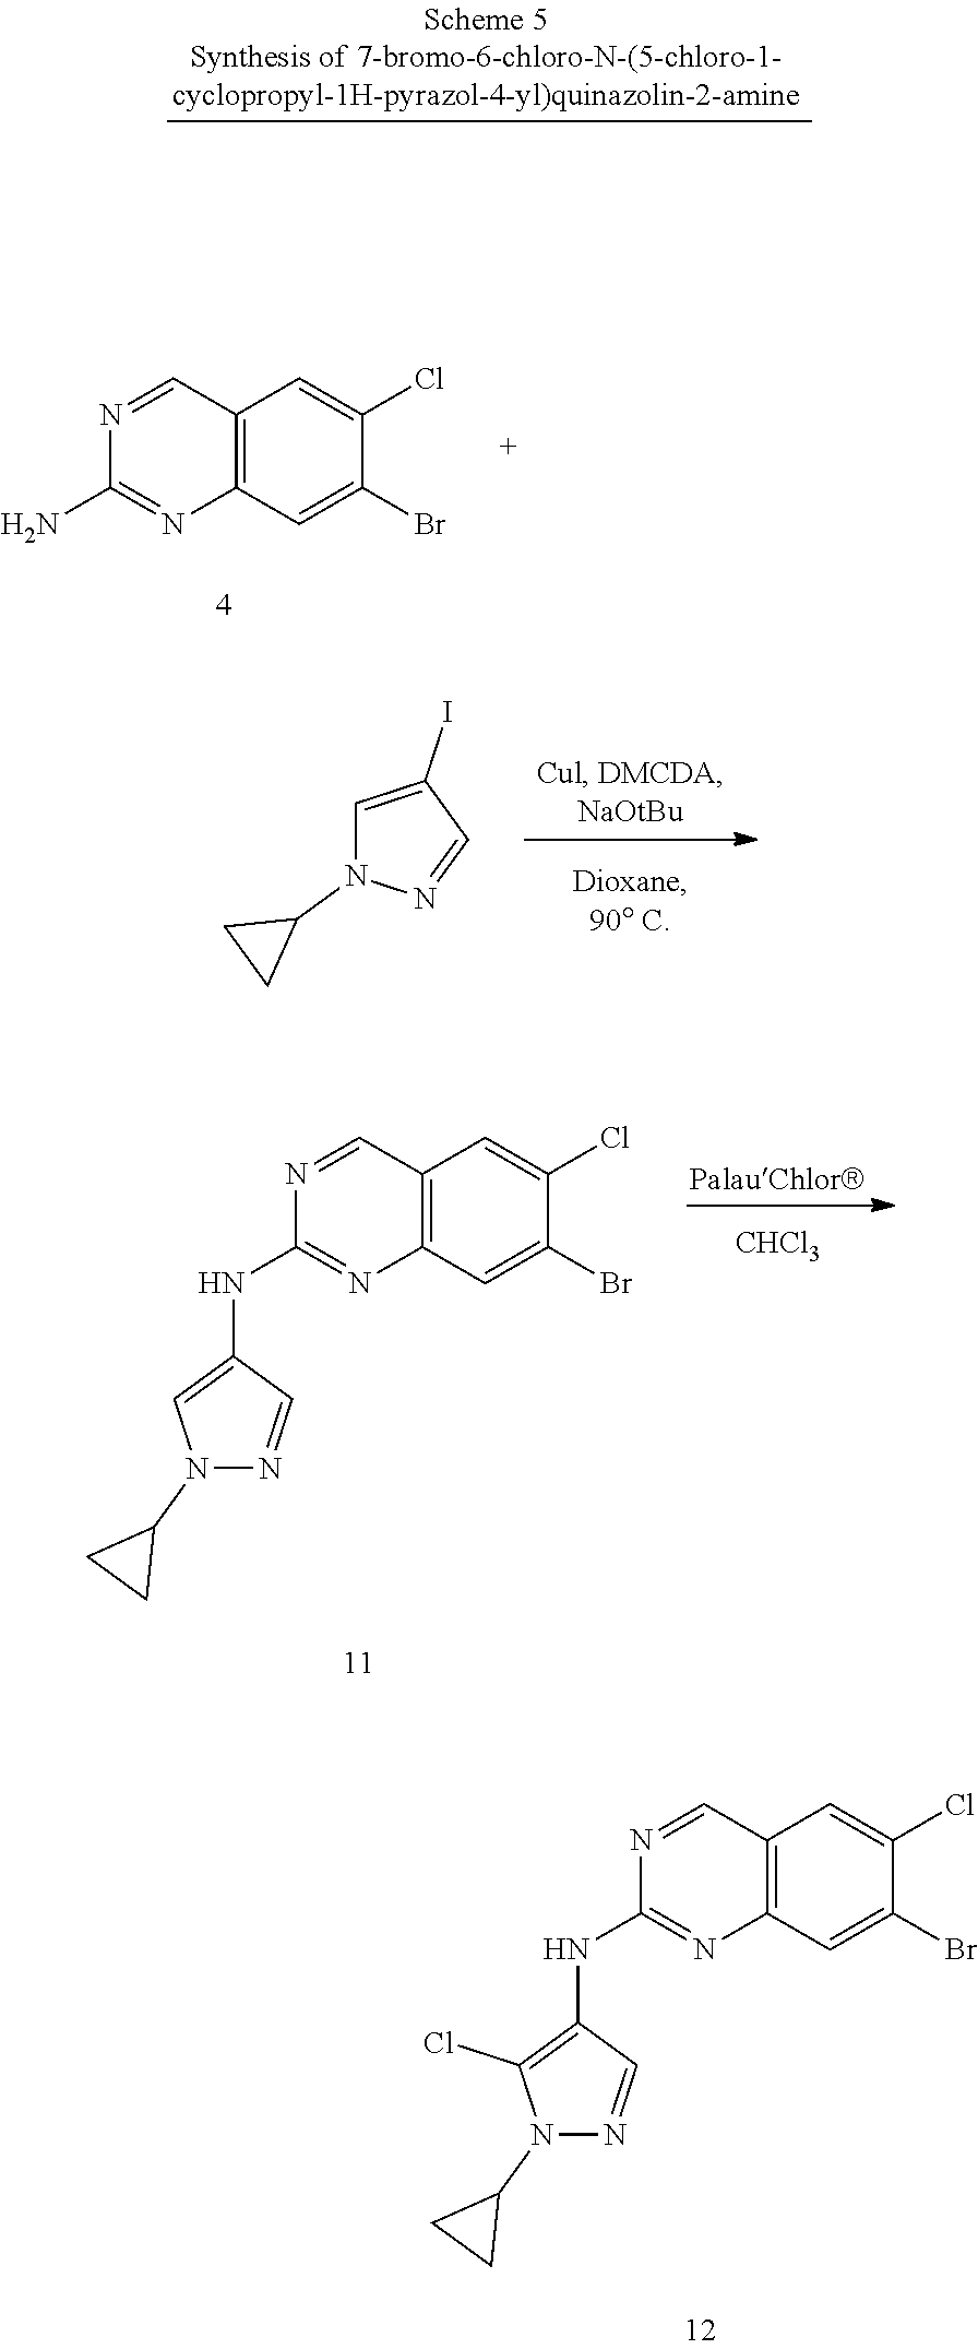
C1=NN(C2CC2)C=C1I.N1(C2CC2)N=CC(NC2=NC3=C(C=N2)C=C(Cl)C(Br)=C3)=C1Cl.N1=CC2=C(N=C1N)C=C(Br)C(Cl)=C2.N1(C2CC2)N=CC(NC2=NC3=C(C=N2)C=C(Cl)C(Br)=C3)=C1.[CHCl3]
